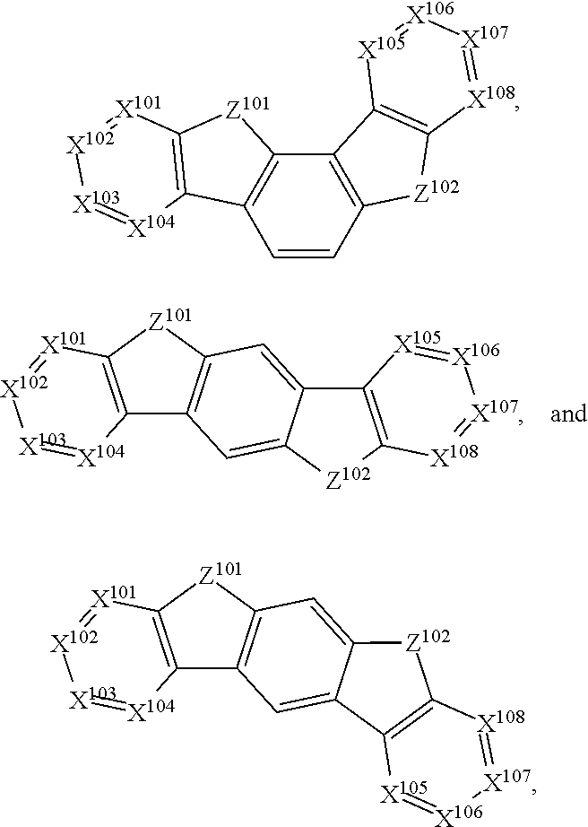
C12=C([Z101]C3=C1C=C1C(=C3)C3=C([X108]=[X107][X106]=[X105]3)[Z102]1)[X101]=[X102][X103]=[X104]2.C12=C([Z101]C3=C1C=CC1=C3C3=C([Z102]1)[X108]=[X107][X106]=[X105]3)[X101]=[X102][X103]=[X104]2.C12=C([Z101]C3=C1C=C1C(=C3)[Z102]C3=C1[X105]=[X106][X107]=[X108]3)[X101]=[X102][X103]=[X104]2
